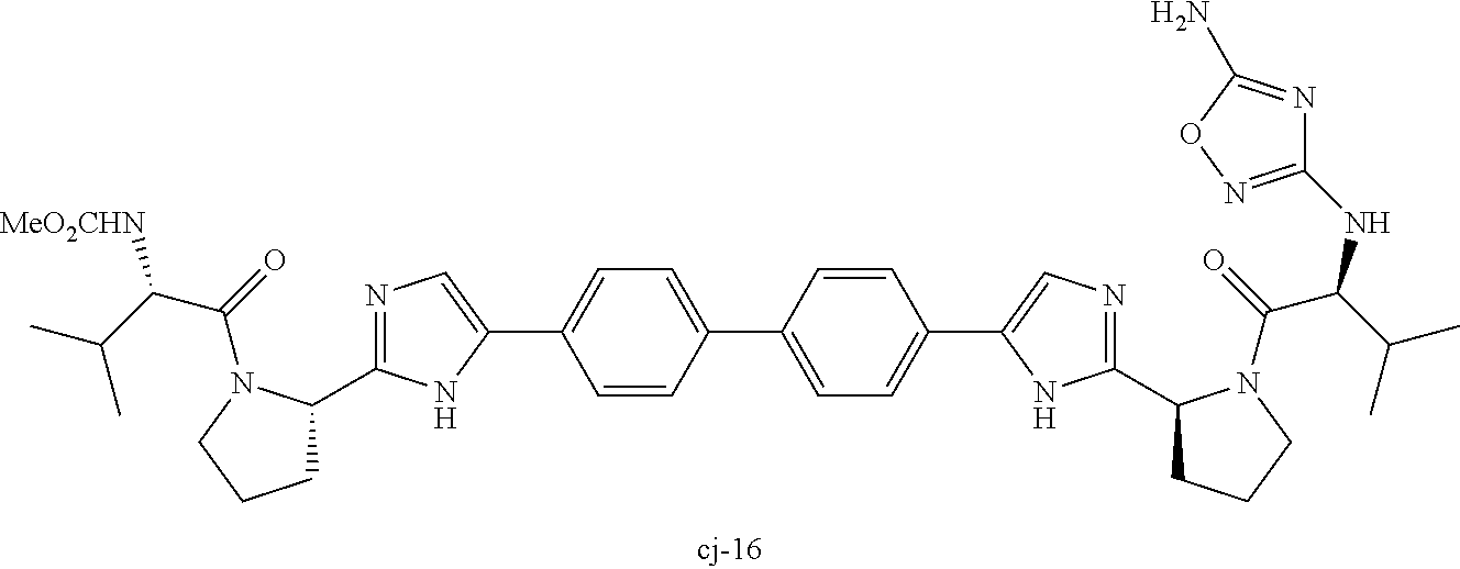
C1C(C2=NC=C(C3=CC=C(C4=CC=C(C5=CN=C(C6CCCN6C(C(C(C)C)NC6=NOC(N)=N6)=O)N5)C=C4)C=C3)N2)N(C(C(C(C)C)[MeO2CHN])=O)CC1
